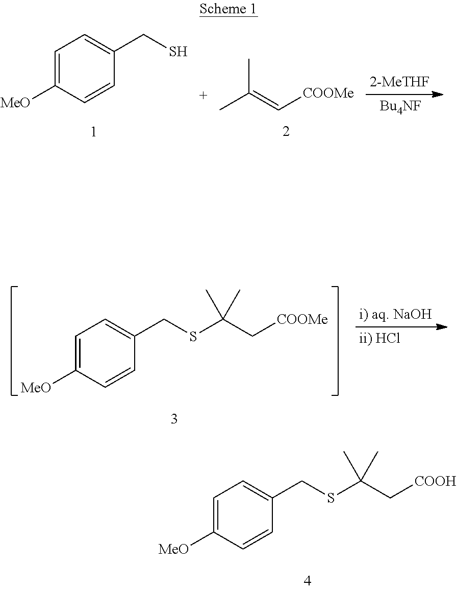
C1=C([MeO])C=CC(CSC(C[COOH])(C)C)=C1.C1=C([MeO])C=CC(CSC(C[COOMe])(C)C)=C1.C(S)C1=CC=C([MeO])C=C1.CC(=C[COOMe])C
